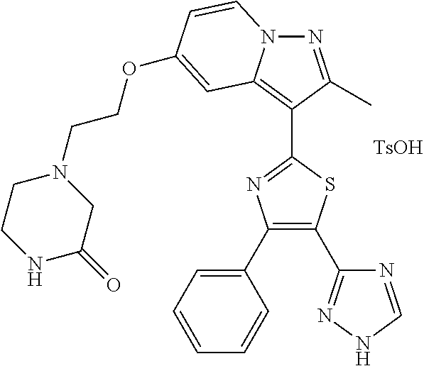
[TsOH].N1=C(C)C(C2=NC(C3=CC=CC=C3)=C(C3=NNC=N3)S2)=C2N1C=CC(OCCN1CCNC(=O)C1)=C2
